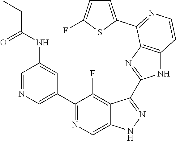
C1=NC=C(C2=NC=C3C(=C2F)C(C2=NC4=C(N2)C=CN=C4C2=CC=C(F)S2)=NN3)C=C1NC(CC)=O
